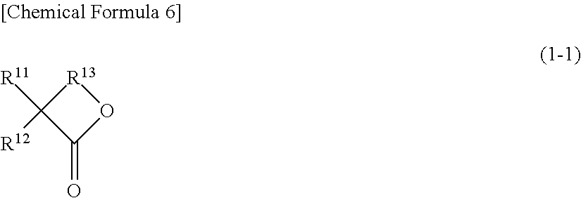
[R13]1C([R11])([R12])C(=O)O1
